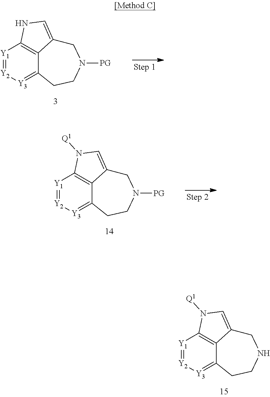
[Y1]1=[Y2][Y3]=C2C3=C1N([Q1])C=C3CNCC2.[Y1]1=[Y2][Y3]=C2C3=C1NC=C3CN([PG])CC2.[Y1]1=[Y2][Y3]=C2C3=C1N([Q1])C=C3CN([PG])CC2
